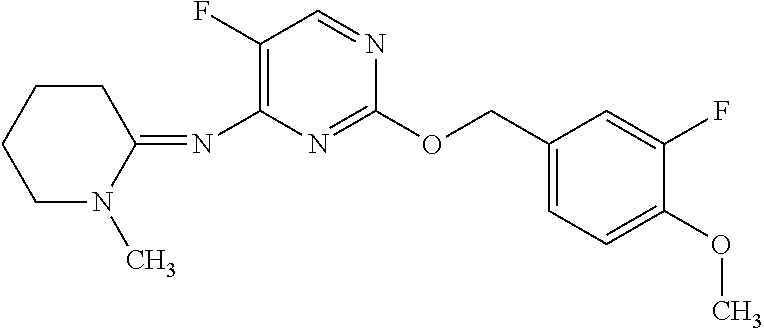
C1(COC2=NC(N=C3N(C)CCCC3)=C(F)C=N2)=CC=C(OC)C(F)=C1
